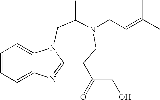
C1=CC=C2C(=C1)N1C(=N2)C(C(CO)=O)CN(CC=C(C)C)C(C)C1
